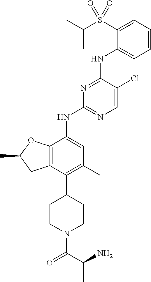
C1=CC=C(S(C(C)C)(=O)=O)C(NC2=NC(NC3=CC(C)=C(C4CCN(C(C(C)N)=O)CC4)C4=C3OC(C)C4)=NC=C2Cl)=C1
